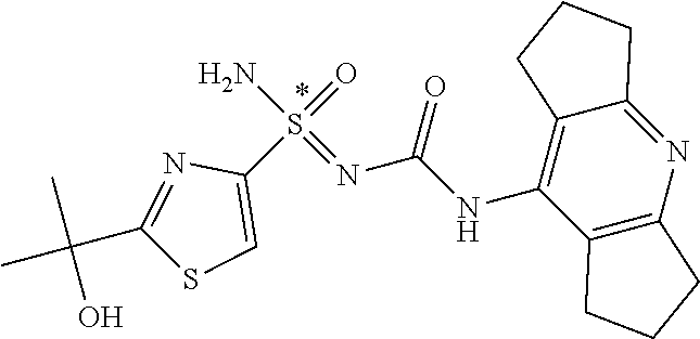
C1(S(=O)(N)=NC(NC2=C3C(=NC4=C2CCC4)CCC3)=O)=CSC(C(C)(C)O)=N1
